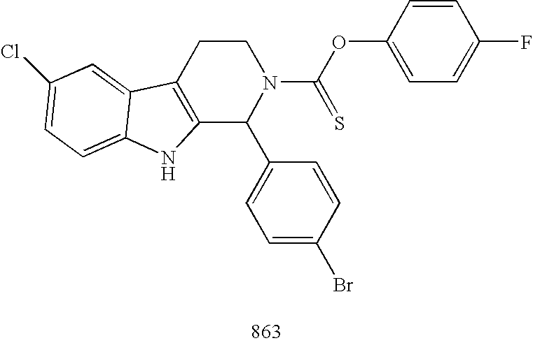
C12=C(CCN(C(OC3=CC=C(F)C=C3)=S)C1C1=CC=C(Br)C=C1)C1=CC(Cl)=CC=C1N2
